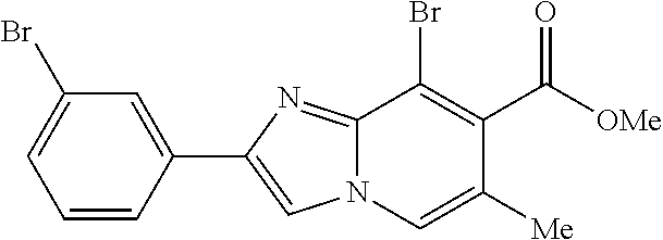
C1(Br)=C(C(=O)[OMe])C([Me])=CN2C1=NC(C1=CC(Br)=CC=C1)=C2
